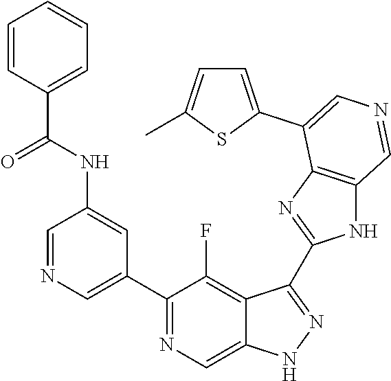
C1(C2=CN=CC(NC(=O)C3=CC=CC=C3)=C2)=NC=C2C(=C1F)C(C1=NC3=C(N1)C=NC=C3C1=CC=C(C)S1)=NN2
